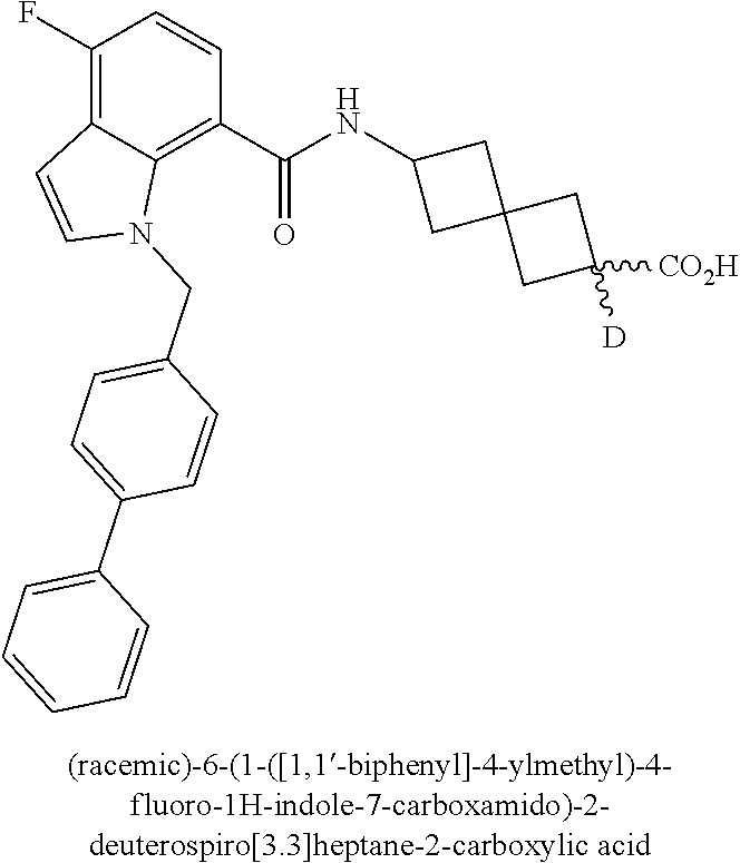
C1(F)=C2C(=C(C(NC3CC4(C3)CC([CO2H])([D])C4)=O)C=C1)N(CC1=CC=C(C3=CC=CC=C3)C=C1)C=C2
